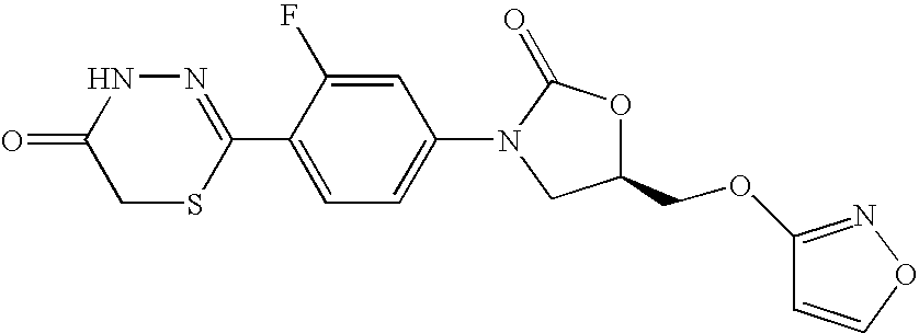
N1=C(C2=CC=C(N3CC(COC4=NOC=C4)OC3=O)C=C2F)SCC(=O)N1
